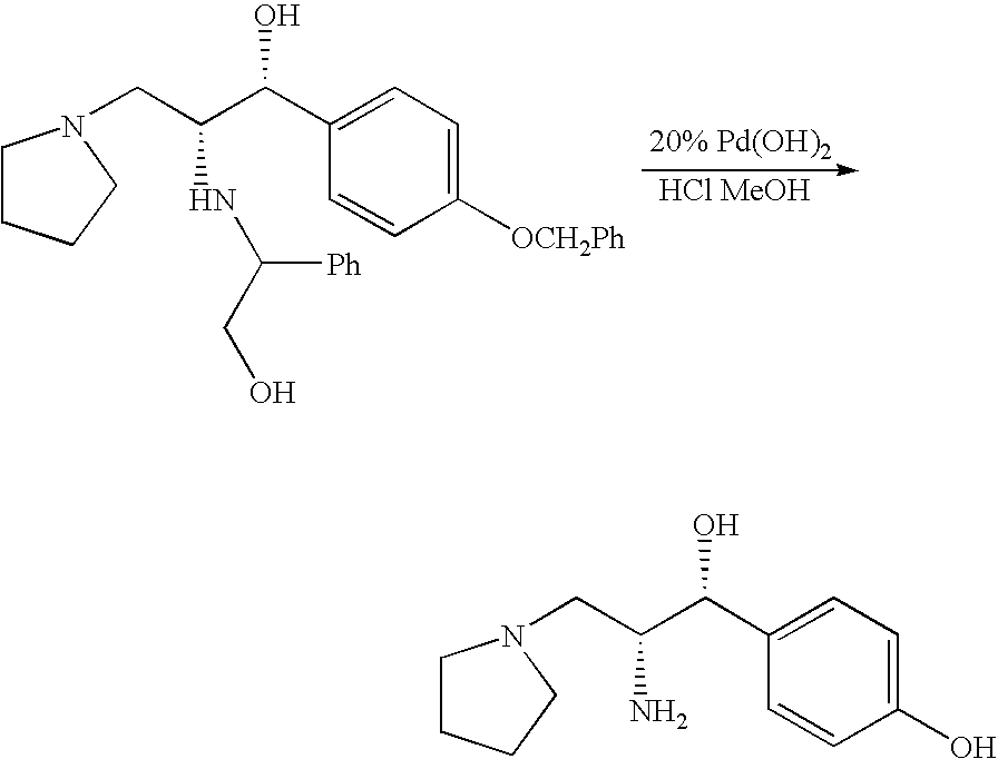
C1([OCH2Ph])=CC=C(C(C(CN2CCCC2)NC(CO)[Ph])O)C=C1.[HCl MeOH].C1(O)=CC=C(C(C(CN2CCCC2)N)O)C=C1
